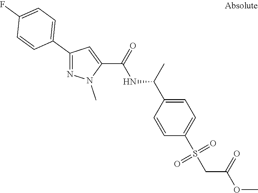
C1(C2=CC=C(F)C=C2)=NN(C)C(C(=O)NC(C2=CC=C(S(CC(=O)OC)(=O)=O)C=C2)C)=C1
